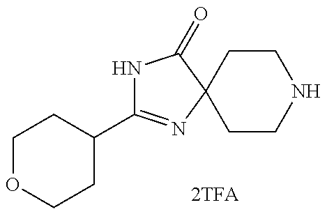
N1C(C2CCOCC2)=NC2(C1=O)CCNCC2
